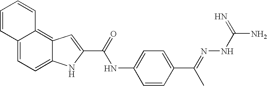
C12=CC=C3C(=C1C=CC=C2)C=C(C(NC1=CC=C(C(C)=NNC(=N)N)C=C1)=O)N3
